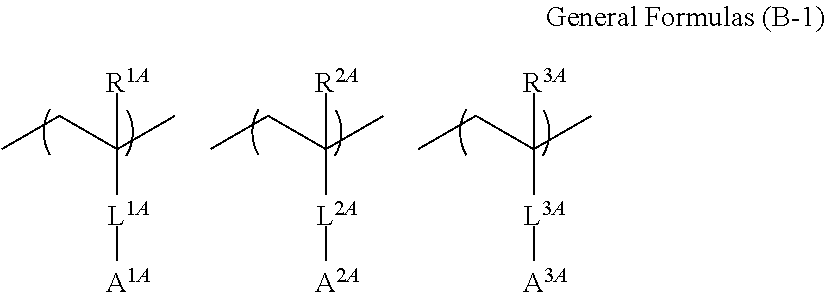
CCC(C)([L1A][A1A])[R1A].CCC(C)([L2A][A2A])[R2A].CCC(C)([L3A][A3A])[R3A]
